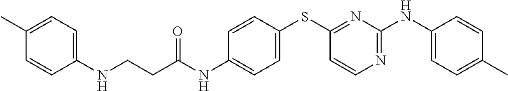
C1(NC(CCNC2=CC=C(C)C=C2)=O)=CC=C(SC2=NC(NC3=CC=C(C)C=C3)=NC=C2)C=C1
